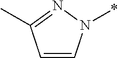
C1=CN(*)N=C1C
